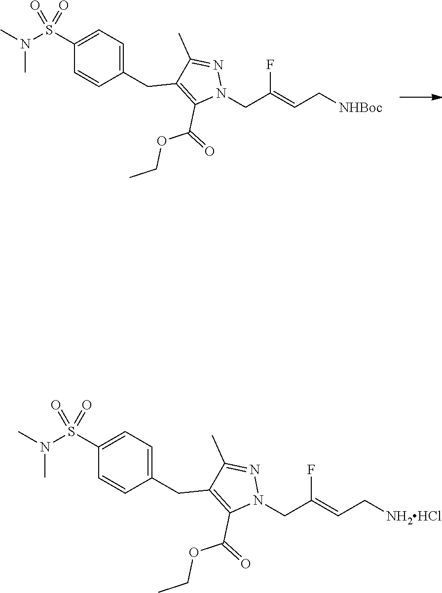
C1(S(N(C)C)(=O)=O)=CC=C(CC2=C(C(=O)OCC)N(CC(=CC[NHBoc])F)N=C2C)C=C1.C1(S(N(C)C)(=O)=O)=CC=C(CC2=C(C(=O)OCC)N(CC(=CC[NH2HCl])F)N=C2C)C=C1
